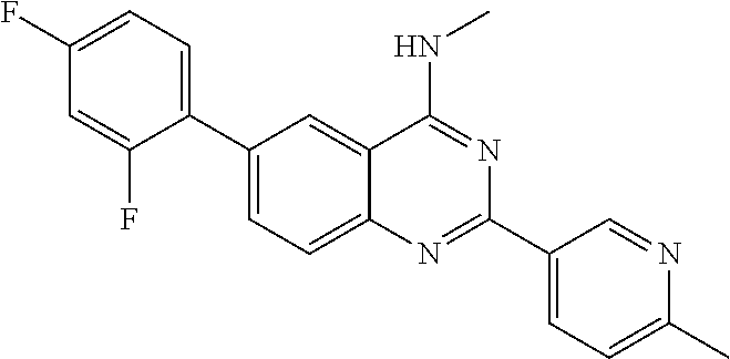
C1(C2=CC=C(F)C=C2F)=CC=C2C(=C1)C(NC)=NC(C1=CC=C(C)N=C1)=N2
